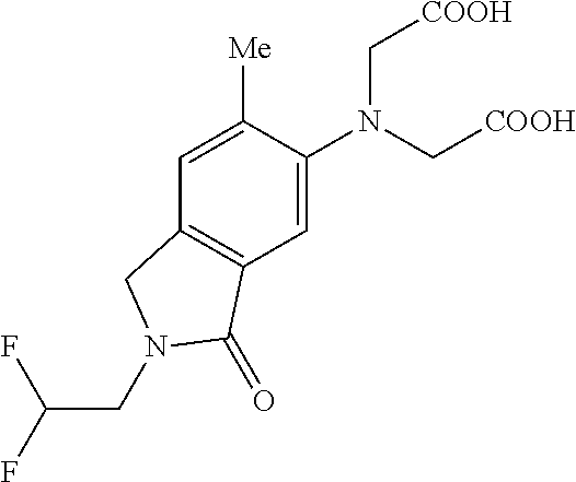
C1=C(N(C[COOH])C[COOH])C([Me])=CC2=C1C(=O)N(CC(F)F)C2
